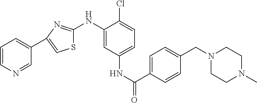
C1(NC2=NC(C3=CC=CN=C3)=CS2)=CC(NC(C2=CC=C(CN3CCN(C)CC3)C=C2)=O)=CC=C1Cl
